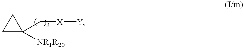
C1CC1(C[X][Y])[NR1R20]
